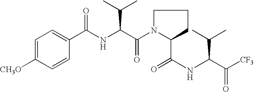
C1=C([CH3O])C=CC(C(NC(C(N2C(C(=O)NC(C([CF3])=O)C(C)C)CCC2)=O)C(C)C)=O)=C1
